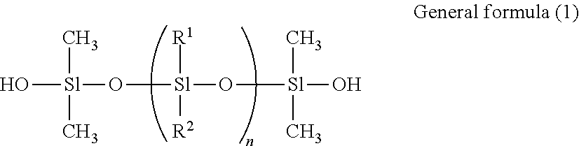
O[Sl](O[Sl]([R1])([R2])O[Sl](O)(C)C)(C)C
